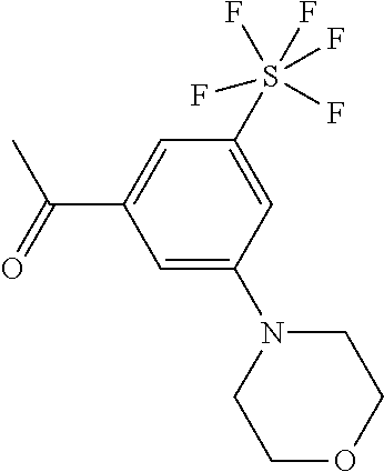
N1(C2=CC(C(C)=O)=CC(S(F)(F)(F)(F)F)=C2)CCOCC1
